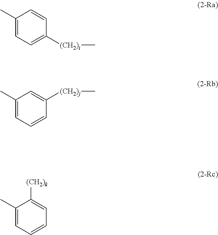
C1(C)=CC=C([(CH2)i]C)C=C1.C1(C)=CC=CC([(CH2)j]C)=C1.C1(C)=CC=CC=C1[(CH2)k]
